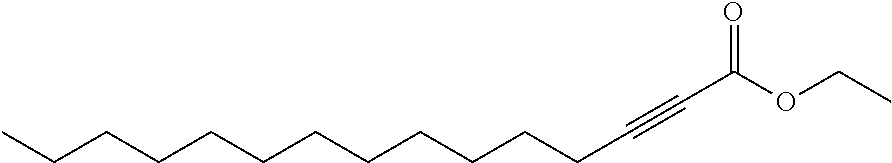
C(CC#CC(OCC)=O)CCCCCCCCCC
